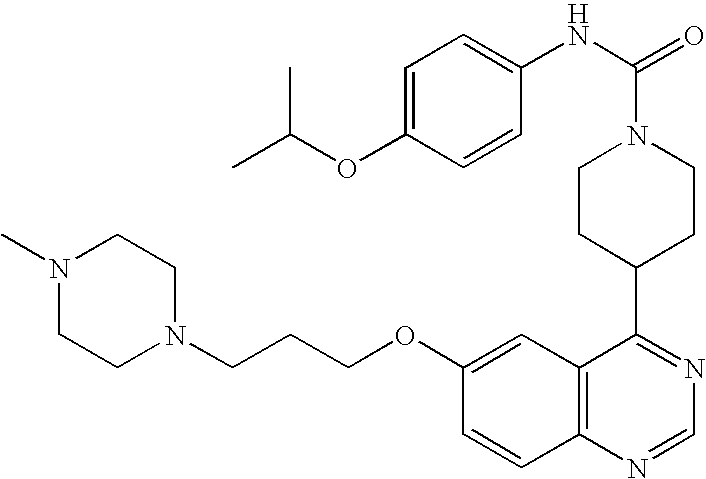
N1(C)CCN(CCCOC2=CC3=C(C=C2)N=CN=C3C2CCN(C(=O)NC3=CC=C(OC(C)C)C=C3)CC2)CC1
